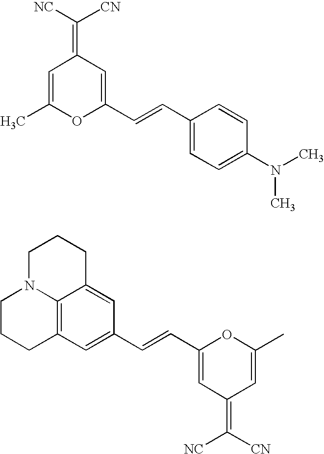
C1=C(C)OC(C=CC2=CC=C(N(C)C)C=C2)=CC1=C([NC])[CN].C12=C3C=C(C=CC4=CC(=C([CN])[NC])C=C(C)O4)C=C1CCCN2CCC3
